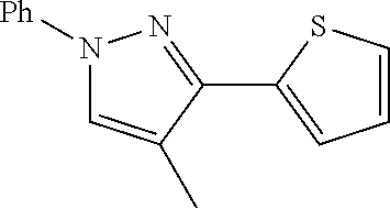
C1(C2=CC=CS2)=NN([Ph])C=C1C
